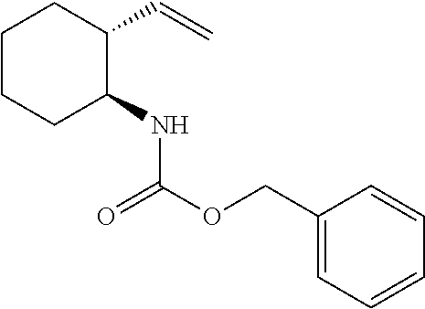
C1CCC(NC(OCC2=CC=CC=C2)=O)C(C=C)C1
